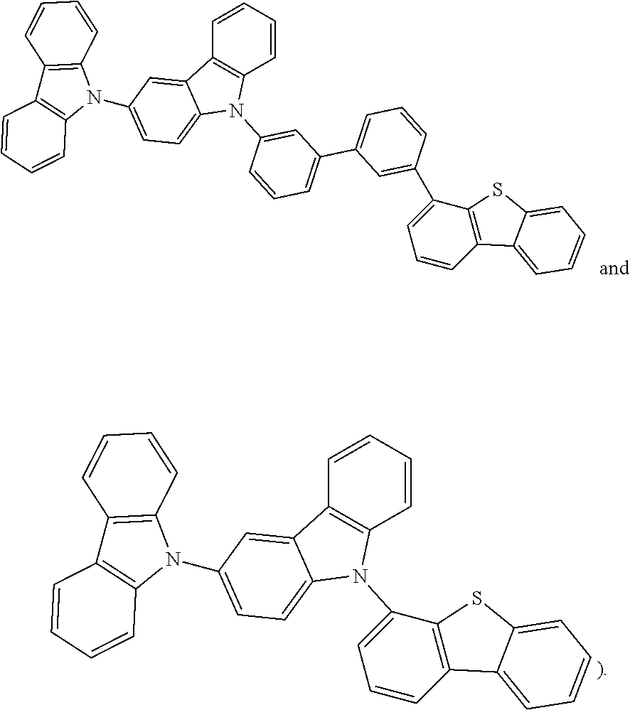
C1=CC2=C(C=C1)N(C1=CC(C3=CC=CC(C4=CC=CC5=C4SC4=CC=CC=C54)=C3)=CC=C1)C1=CC=C(N3C4=C(C5=C3C=CC=C5)C=CC=C4)C=C21.C1=CC2=C(C=C1)N(C1=CC=CC3=C1SC1=CC=CC=C31)C1=CC=C(N3C4=C(C5=C3C=CC=C5)C=CC=C4)C=C21
